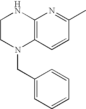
C1CN(CC2=CC=CC=C2)C2=C(N1)N=C(C)C=C2
